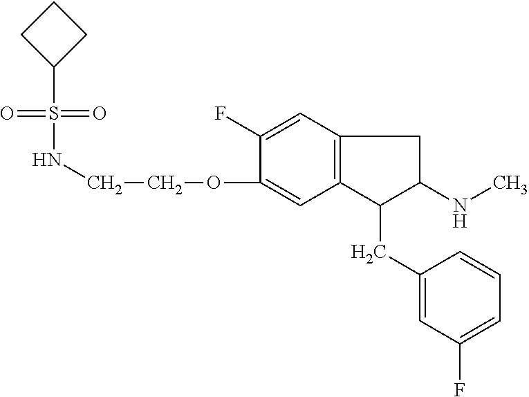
O=S(=O)(C1CCC1)NCCOC1=CC2=C(C=C1F)CC(NC)C2CC1=CC(F)=CC=C1
